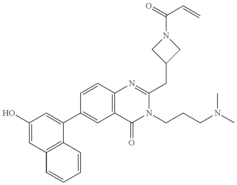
C1(O)=CC2=C(C(C3=CC4=C(C=C3)N=C(CC3CN(C(=O)C=C)C3)N(CCCN(C)C)C4=O)=C1)C=CC=C2
